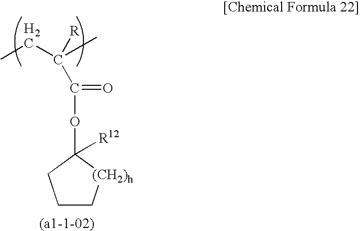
CCC(C)([R])C(OC1([R12])CCC[(CH2)h]1)=O
